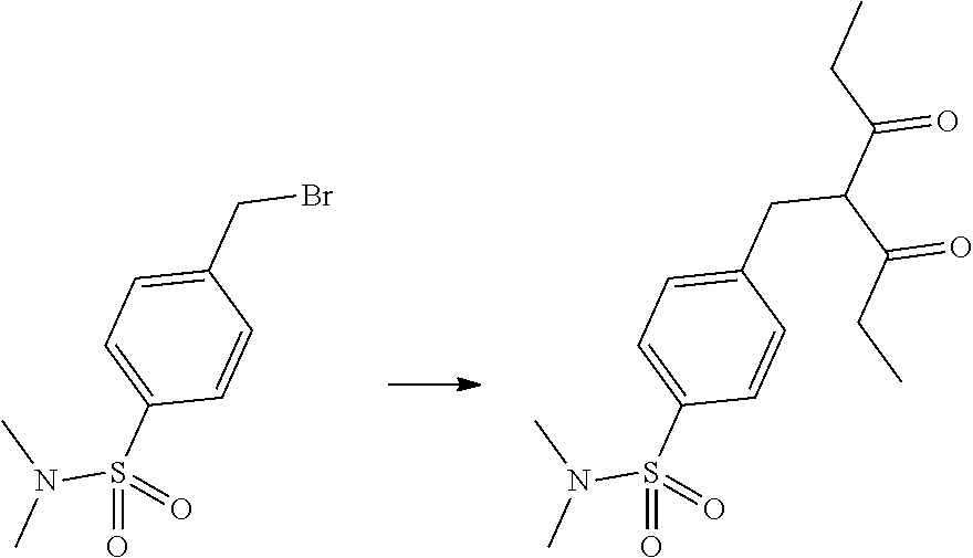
C(CC1=CC=C(S(=O)(N(C)C)=O)C=C1)(C(CC)=O)C(CC)=O.BrCC1=CC=C(S(=O)(N(C)C)=O)C=C1
